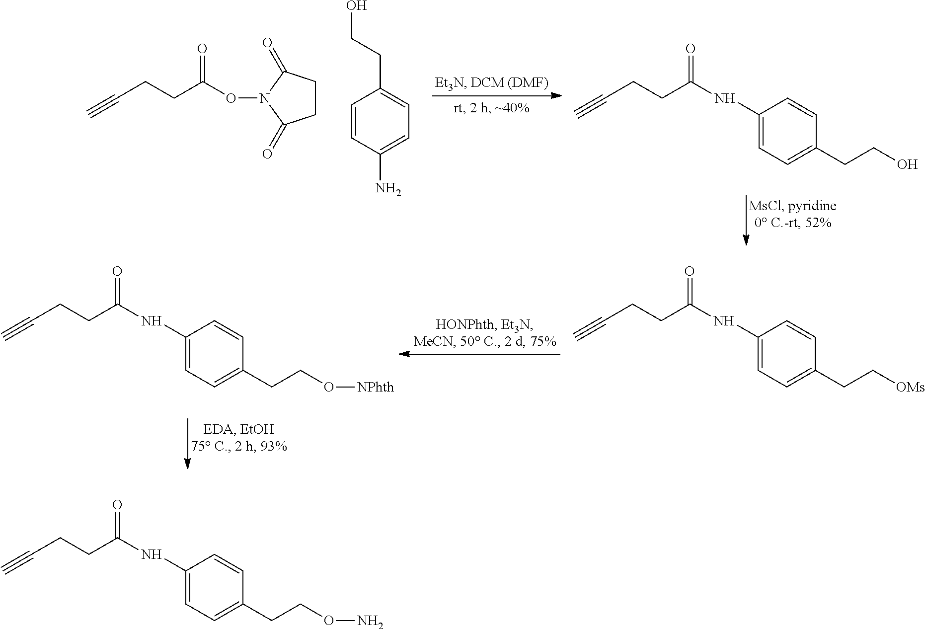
C(CCC(ON1C(=O)CCC1=O)=O)#C.C1=CC(N)=CC=C1CCO.C(CCC(NC1=CC=C(CCO)C=C1)=O)#C.C(CCC(NC1=CC=C(CC[OMs])C=C1)=O)#C.C(CCC(NC1=CC=C(CCO[NPhth])C=C1)=O)#C.C(CCC(NC1=CC=C(CCON)C=C1)=O)#C
